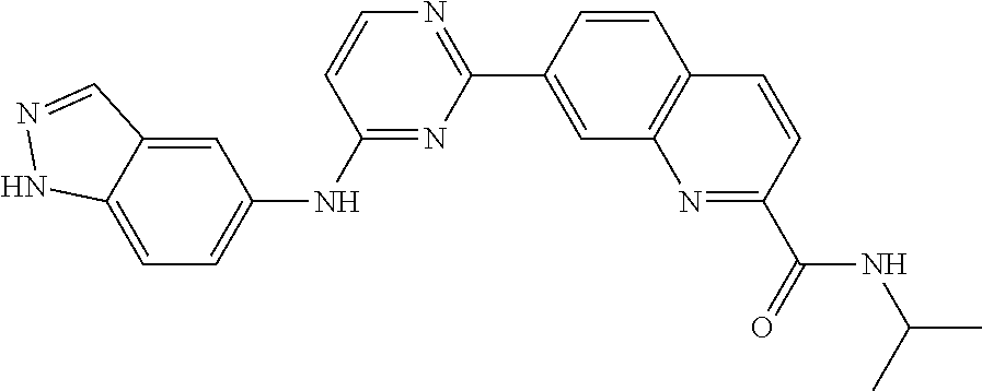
C1(C2=CC3=C(C=C2)C=CC(C(NC(C)C)=O)=N3)=NC=CC(NC2=CC=C3C(=C2)C=NN3)=N1
